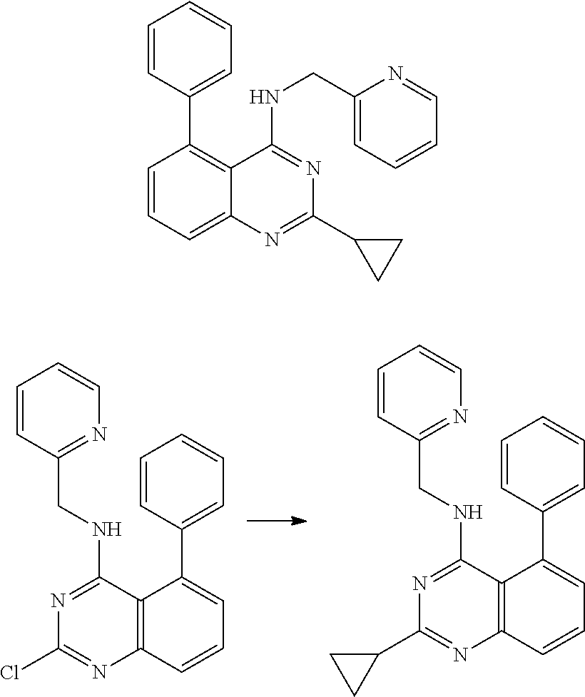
C1=CC=C2C(=C1C1=CC=CC=C1)C(NCC1=CC=CC=N1)=NC(C1CC1)=N2.C12=C(C=CC=C1C1=CC=CC=C1)N=C(Cl)N=C2NCC1=NC=CC=C1.C12=C(C=CC=C1C1=CC=CC=C1)N=C(C1CC1)N=C2NCC1=NC=CC=C1
